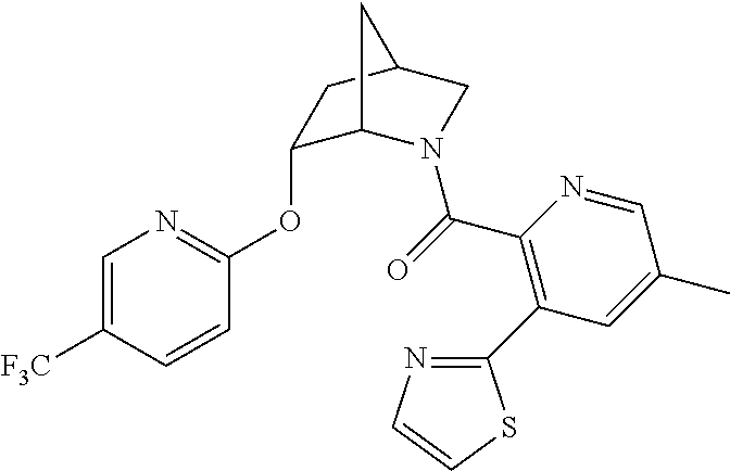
C1=C([F3C])C=CC(OC2C3N(C(=O)C4=C(C5=NC=CS5)C=C(C)C=N4)CC(C2)C3)=N1
